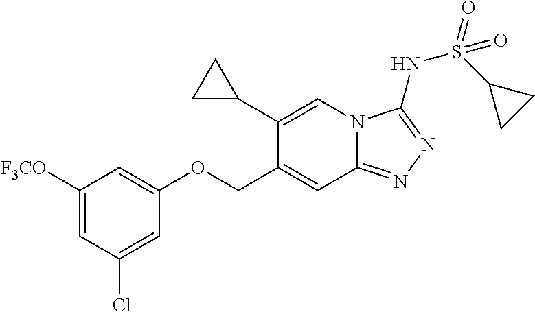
C1([F3CO])=CC(Cl)=CC(OCC2=CC3=NN=C(NS(=O)(C4CC4)=O)N3C=C2C2CC2)=C1
